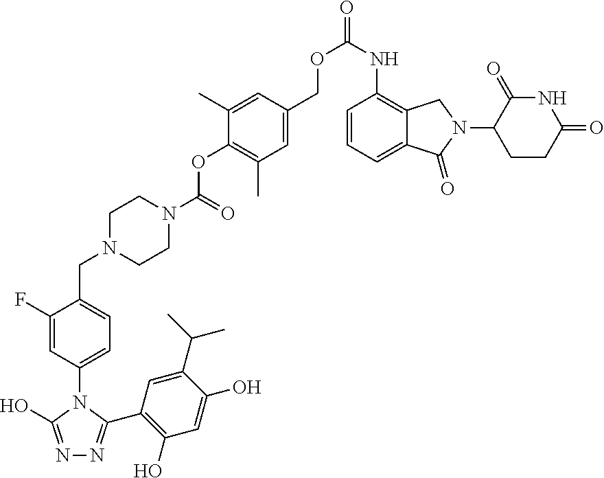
N1=C(O)N(C2=CC=C(CN3CCN(C(OC4=C(C)C=C(COC(=O)NC5=C6C(=CC=C5)C(=O)N(C5CCC(=O)NC5=O)C6)C=C4C)=O)CC3)C(F)=C2)C(C2=C(O)C=C(O)C(C(C)C)=C2)=N1
